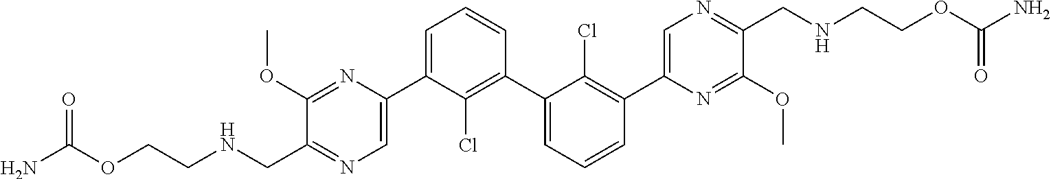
C1(OC)=NC(C2=CC=CC(C3=CC=CC(C4=CN=C(CNCCOC(N)=O)C(OC)=N4)=C3Cl)=C2Cl)=CN=C1CNCCOC(N)=O
